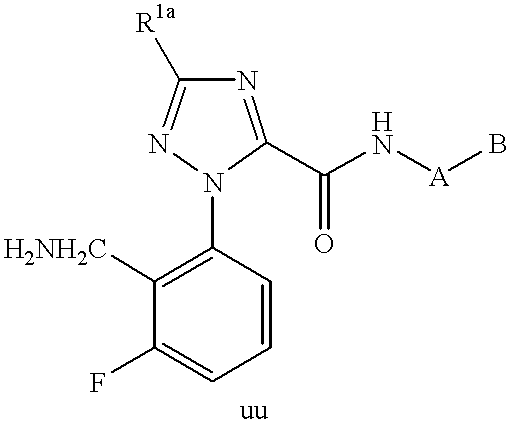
C1([H2NH2C])=C(N2C(C(N[A]B)=O)=NC([R1a])=N2)C=CC=C1F
